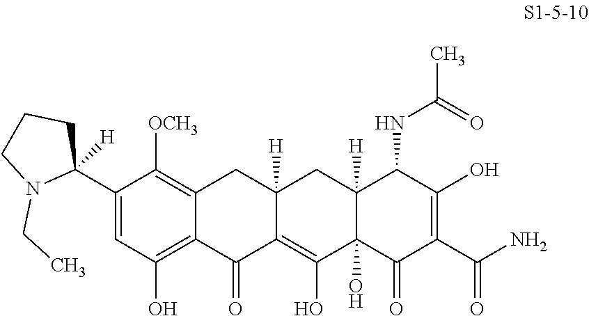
C1([OCH3])=C2CC3([H])CC4([H])C(NC(=O)C)C(O)=C(C(=O)N)C(=O)C4(O)C(O)=C3C(=O)C2=C(O)C=C1C1([H])CCCN1CC
